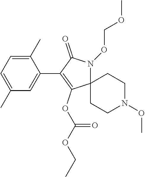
C1(C)=CC=C(C)C=C1C1=C(OC(OCC)=O)C2(N(OCOC)C1=O)CCN(OC)CC2
